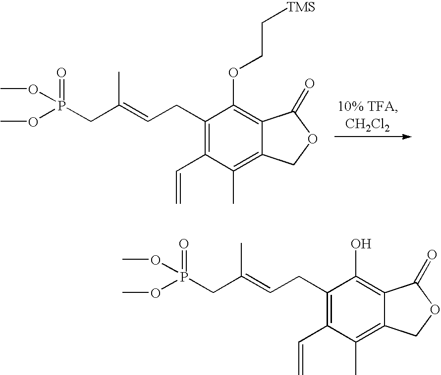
C1(CC=C(CP(OC)(=O)OC)C)=C(C=C)C(C)=C2C(=C1OCC[TMS])C(=O)OC2.C1(CC=C(CP(OC)(=O)OC)C)=C(C=C)C(C)=C2C(=C1O)C(=O)OC2
